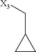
C1CC1C[X3]
